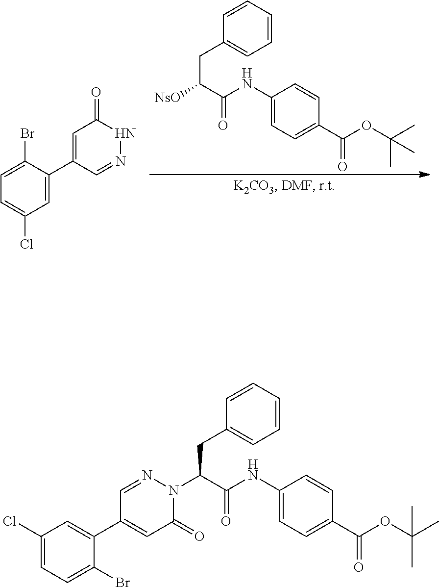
C1=CC=CC=C1CC([NsO])C(NC1=CC=C(C(OC(C)(C)C)=O)C=C1)=O.C1=C(Br)C(C2=CC(=O)NN=C2)=CC(Cl)=C1.C1=CC=CC=C1CC(N1N=CC(C2=CC(Cl)=CC=C2Br)=CC1=O)C(NC1=CC=C(C(OC(C)(C)C)=O)C=C1)=O
